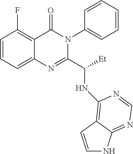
C1=CC=C2C(=C1F)C(=O)N(C1=CC=CC=C1)C(C([Et])NC1=C3C(=NC=N1)NC=C3)=N2
